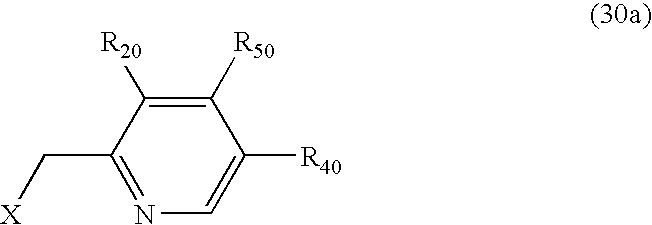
C1([R50])=C([R20])C(C[X])=NC=C1[R40]
